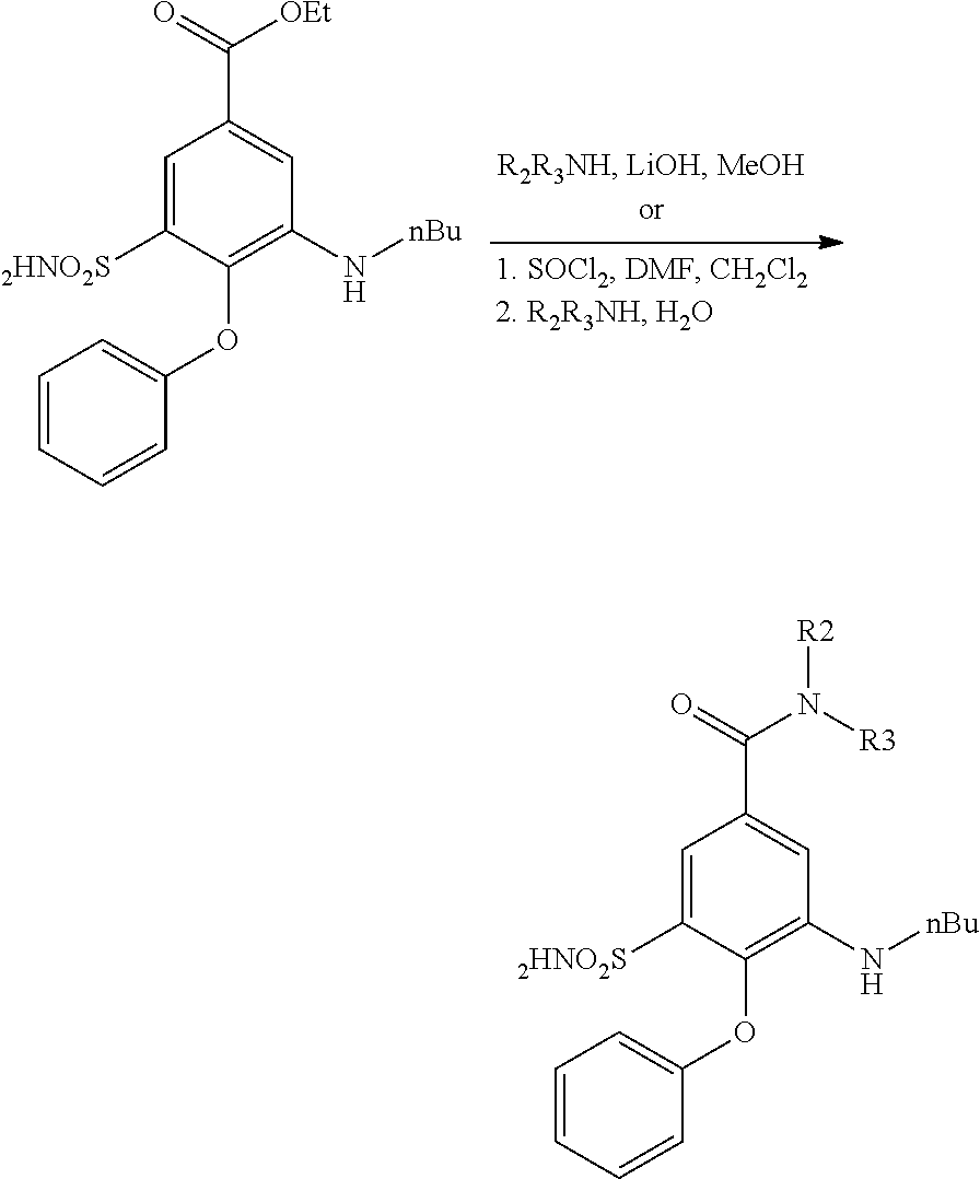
C1=CC=CC(OC2=C(N[nBu])C=C(C(=O)[OEt])C=C2[2HNO2S])=C1.C1=CC=CC(OC2=C(N[nBu])C=C(C(=O)N([R3])[R2])C=C2[2HNO2S])=C1
